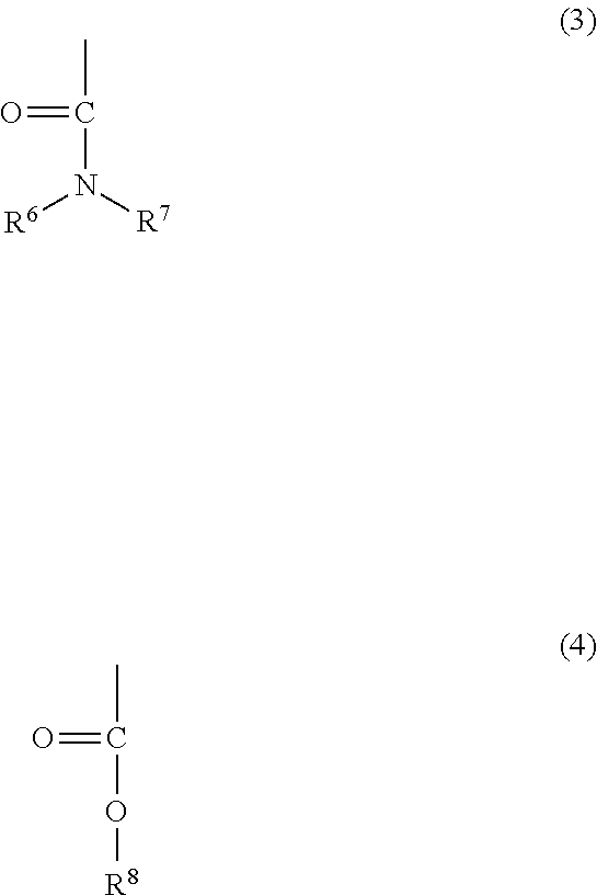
CC(N([R7])[R6])=O.CC(O[R8])=O
